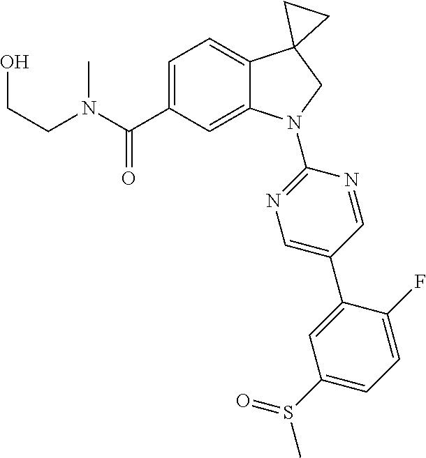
N(C(C1=CC=C2C(=C1)N(C1=NC=C(C3=CC(S(=O)C)=CC=C3F)C=N1)CC21CC1)=O)(CCO)C
